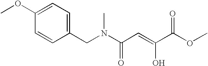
C1=CC(CN(C(C=C(C(OC)=O)O)=O)C)=CC=C1OC
